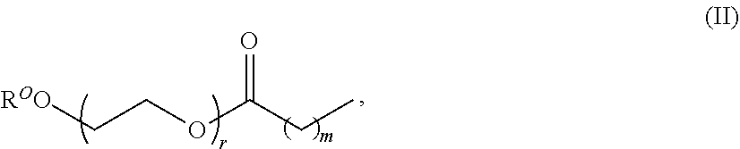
CCC(OCC[ROO])=O
